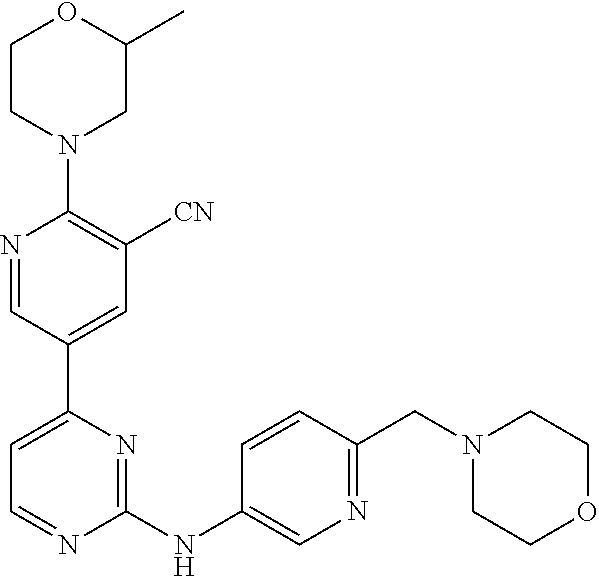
C1=NC(NC2=CN=C(CN3CCOCC3)C=C2)=NC(C2=CC([CN])=C(N3CC(C)OCC3)N=C2)=C1
